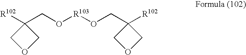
[R103](OCC1([R102])COC1)OCC1([R102])COC1
